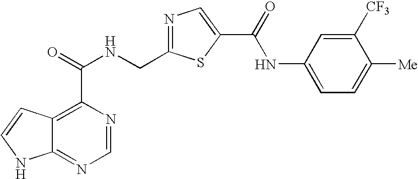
C12=NC=NC(C(=O)NCC3=NC=C(C(=O)NC4=CC=C([Me])C([CF3])=C4)S3)=C1C=CN2
